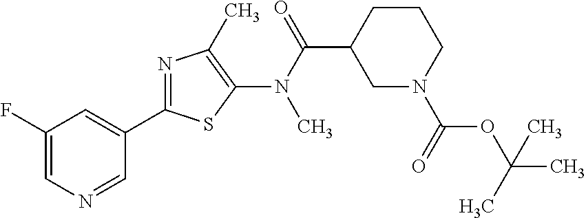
C1(C2=NC(C)=C(N(C(=O)C3CN(C(=O)OC(C)(C)C)CCC3)C)S2)=CC(F)=CN=C1
